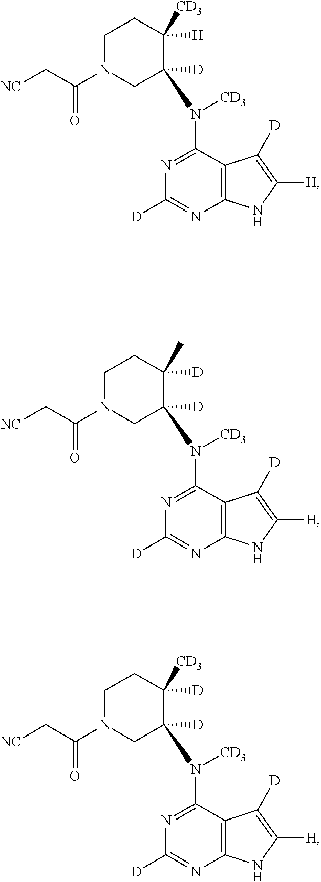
C12=C(C(N([CD3])C3([D])CN(C(C[NC])=O)CCC3([H])[CD3])=NC([D])=N1)C([D])=C([H])N2.C12=C(C(N([CD3])C3([D])CN(C(C[NC])=O)CCC3([D])C)=NC([D])=N1)C([D])=C([H])N2.C12=C(C(N([CD3])C3([D])CN(C(C[NC])=O)CCC3([D])[CD3])=NC([D])=N1)C([D])=C([H])N2
